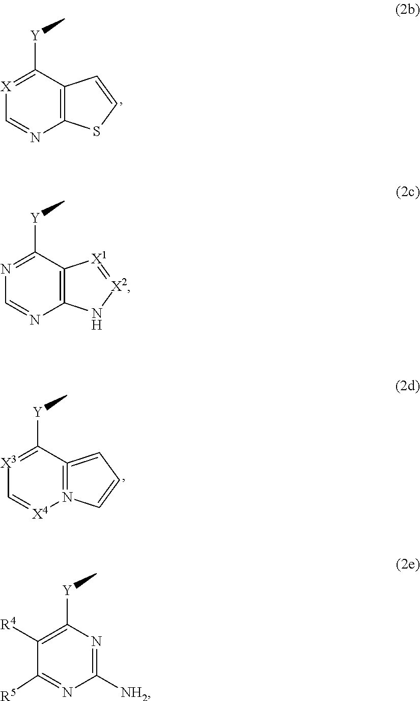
[X]1=C([Y]C)C2=C(N=C1)SC=C2.N1=C([Y]C)C2=C(N=C1)N[X2]=[X1]2.[X3]1=C([Y]C)C2=N([X4]=C1)C=CC=2.C1([R4])=C([Y]C)N=C([NH2])N=C1[R5]
